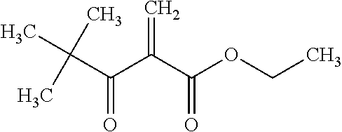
C(C(C(C(OCC)=O)=C)=O)(C)(C)C
